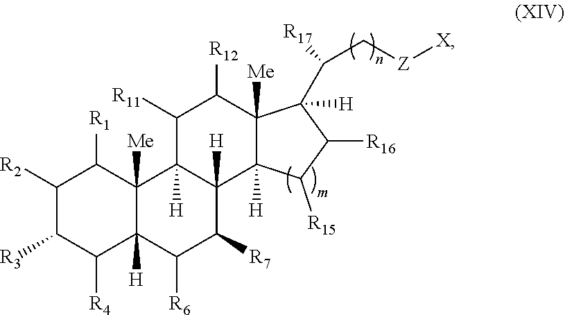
C1([R2])C([R3])C([R4])C2([H])C([Me])(C1[R1])C1([H])C([H])(C([R7])C2[R6])C2([H])C([Me])(C([R12])C1[R11])C(C(C[Z][X])[R17])([H])C([R16])C2[R15]
